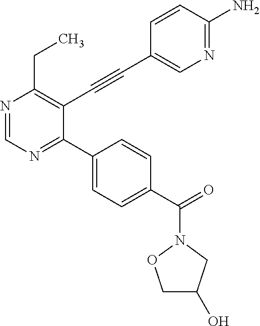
N1=CN=C(C2=CC=C(C(N3OCC(O)C3)=O)C=C2)C(C#CC2=CN=C(N)C=C2)=C1CC
